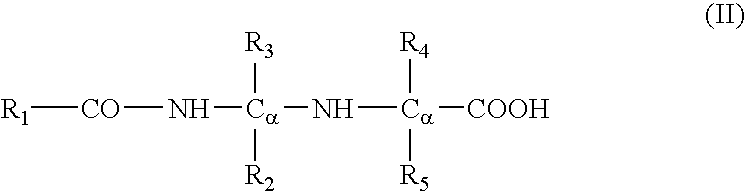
[R1][CO]N[Ca](N[Ca]([COOH])([R5])[R4])([R3])[R2]
